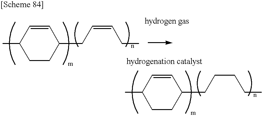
C1(C)CCC(CC=CCC)C=C1.C1(C)CCC(CCCCC)C=C1
